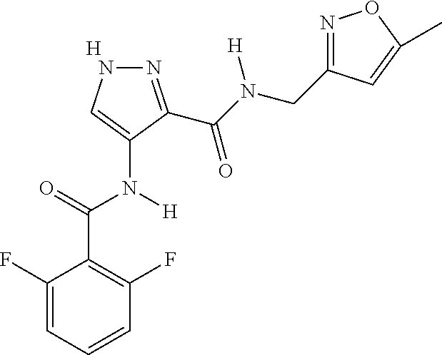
[H].C1=CC=C(F)C(C(=O)N(C2=CNN=C2C(N(CC2=NOC(C)=C2)[H])=O)[H])=C1F
